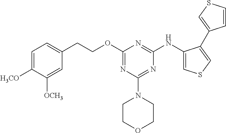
O(C1=NC(N2CCOCC2)=NC(NC2=CSC=C2C2=CSC=C2)=N1)CCC1=CC=C([H3CO])C([OCH3])=C1
